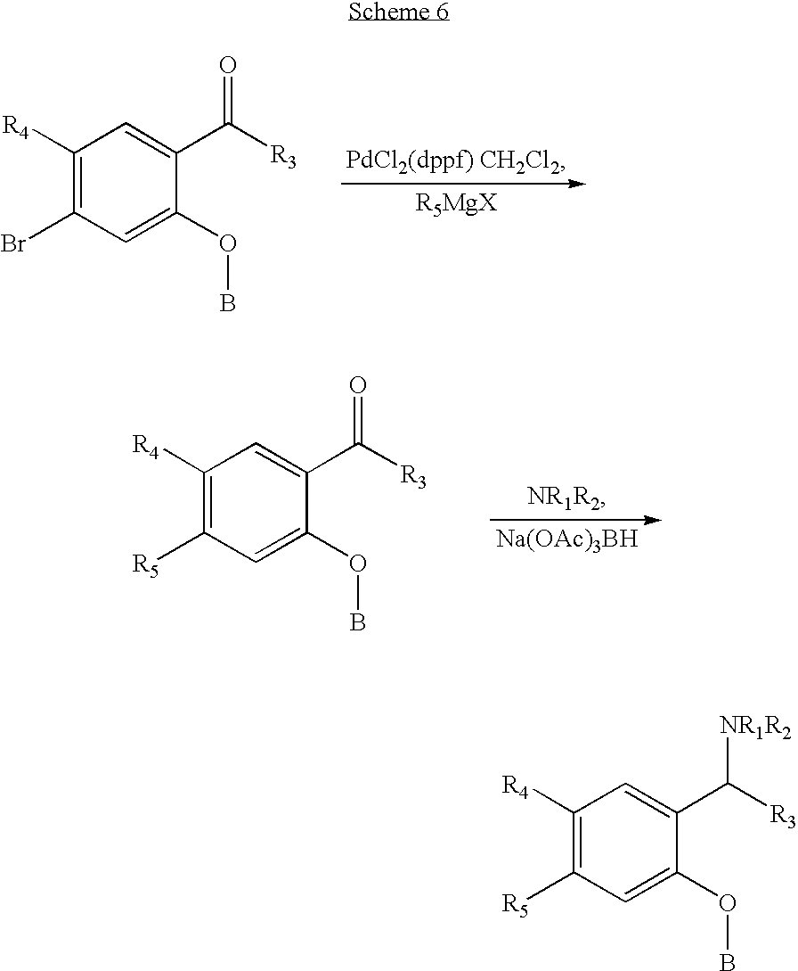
C1([R4])=C(Br)C=C(OB)C(C(=O)[R3])=C1.C1([R4])=C([R5])C=C(OB)C(C(=O)[R3])=C1.[Na(OAc)3BH].C1([R4])=C([R5])C=C(OB)C(C([NR1R2])[R3])=C1
